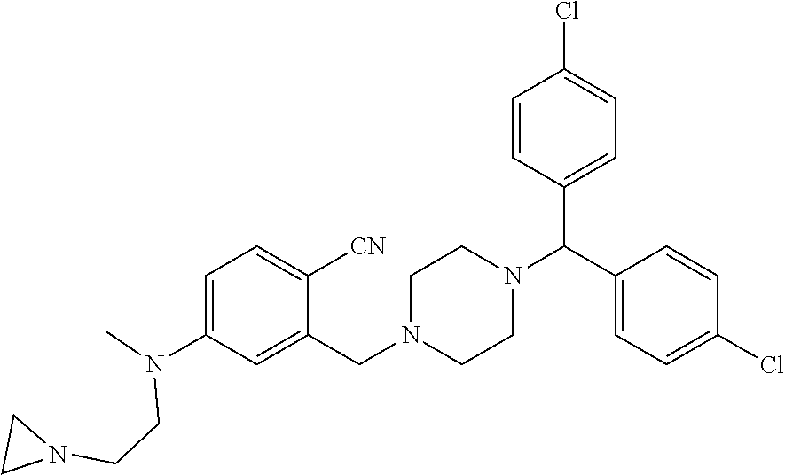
C1=C(N(C)CCN2CC2)C=C(CN2CCN(C(C3=CC=C(Cl)C=C3)C3=CC=C(Cl)C=C3)CC2)C([CN])=C1
